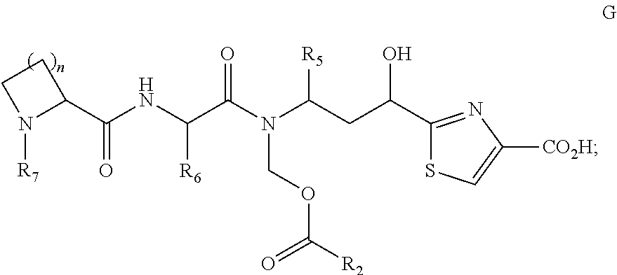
C1(C(NC(C(N(C(CC(C2=NC([CO2H])=CS2)O)[R5])COC([R2])=O)=O)[R6])=O)CCN1[R7]
